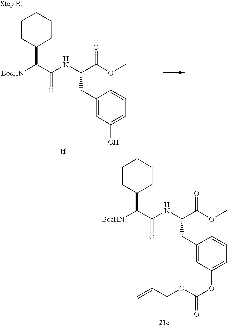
C1CC(C(C(NC(C(OC)=O)CC2=CC(O)=CC=C2)=O)[BocHN])CCC1.C1CC(C(C(NC(C(OC)=O)CC2=CC(OC(=O)OCC=C)=CC=C2)=O)[BocHN])CCC1
